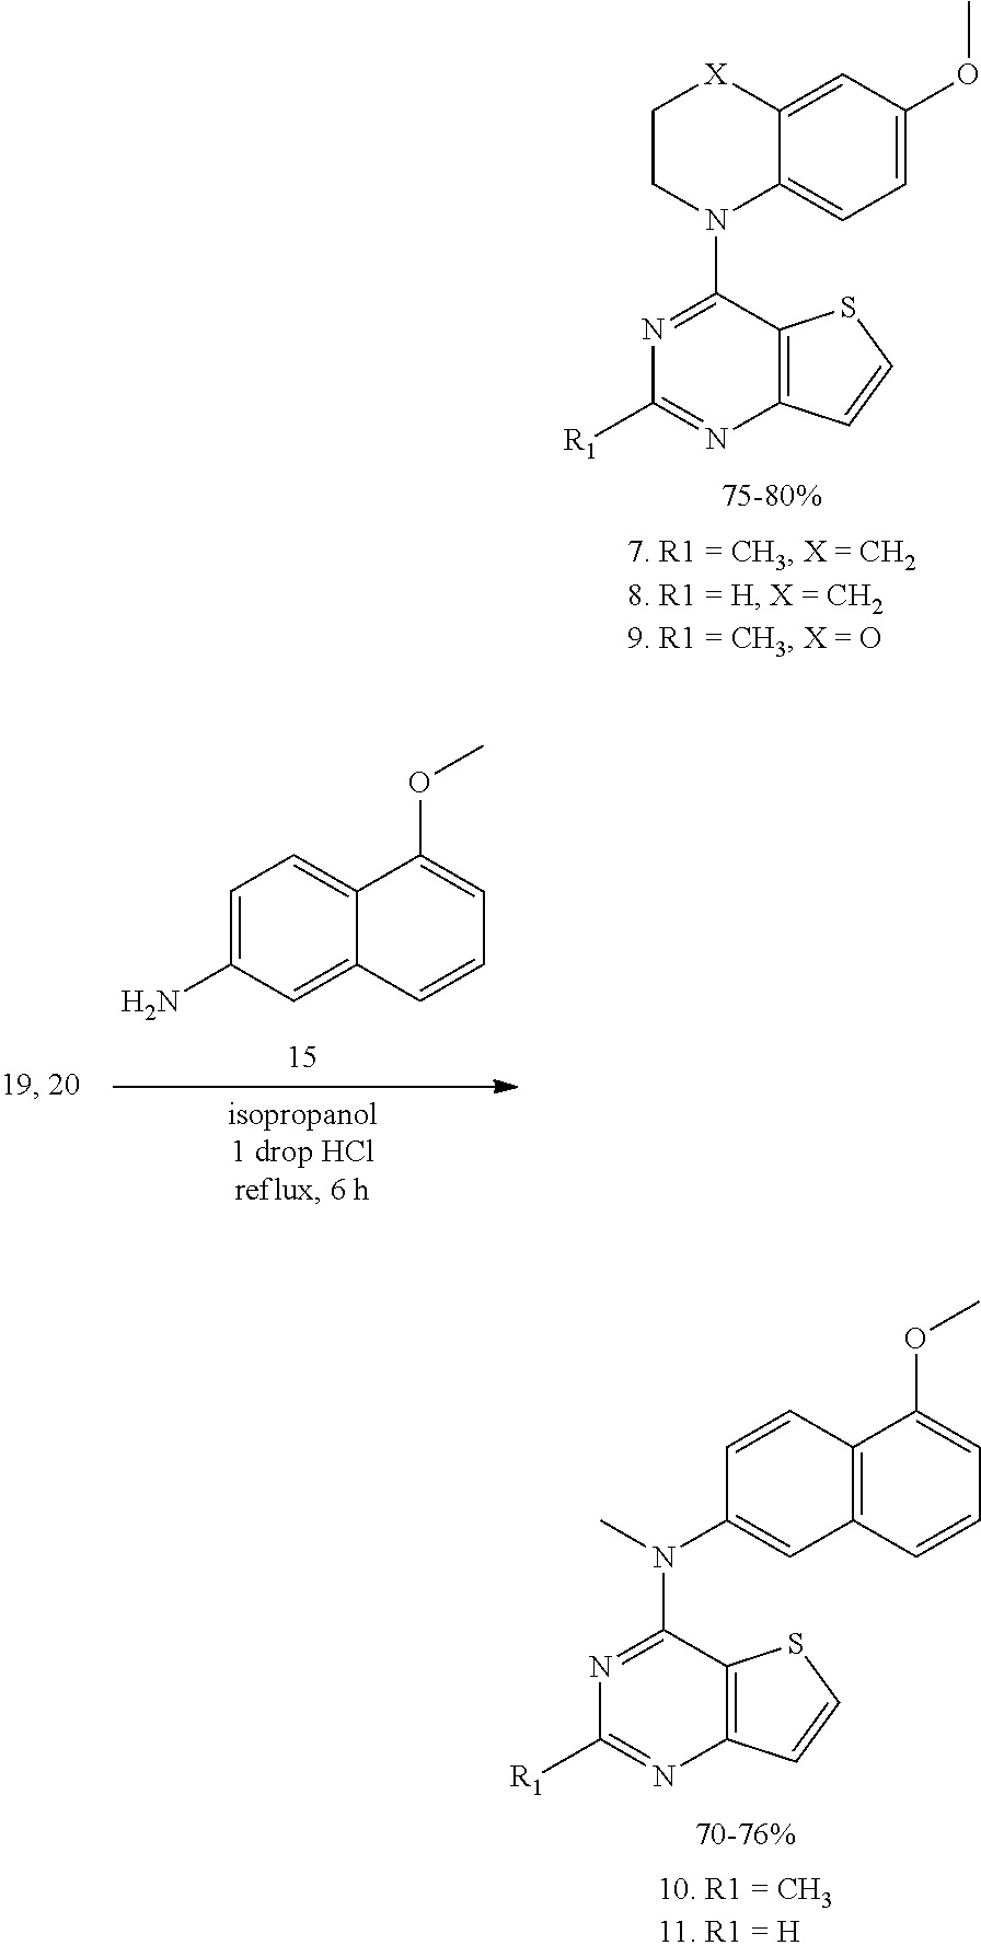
N1=C(N2C3=CC=C(OC)C=C3[X]CC2)C2=C(N=C1[R1])C=CS2.C1=C(N)C=C2C(=C1)C(OC)=CC=C2.C1=CC2=C(C=C1N(C)C1=NC([R1])=NC3=C1SC=C3)C=CC=C2OC
